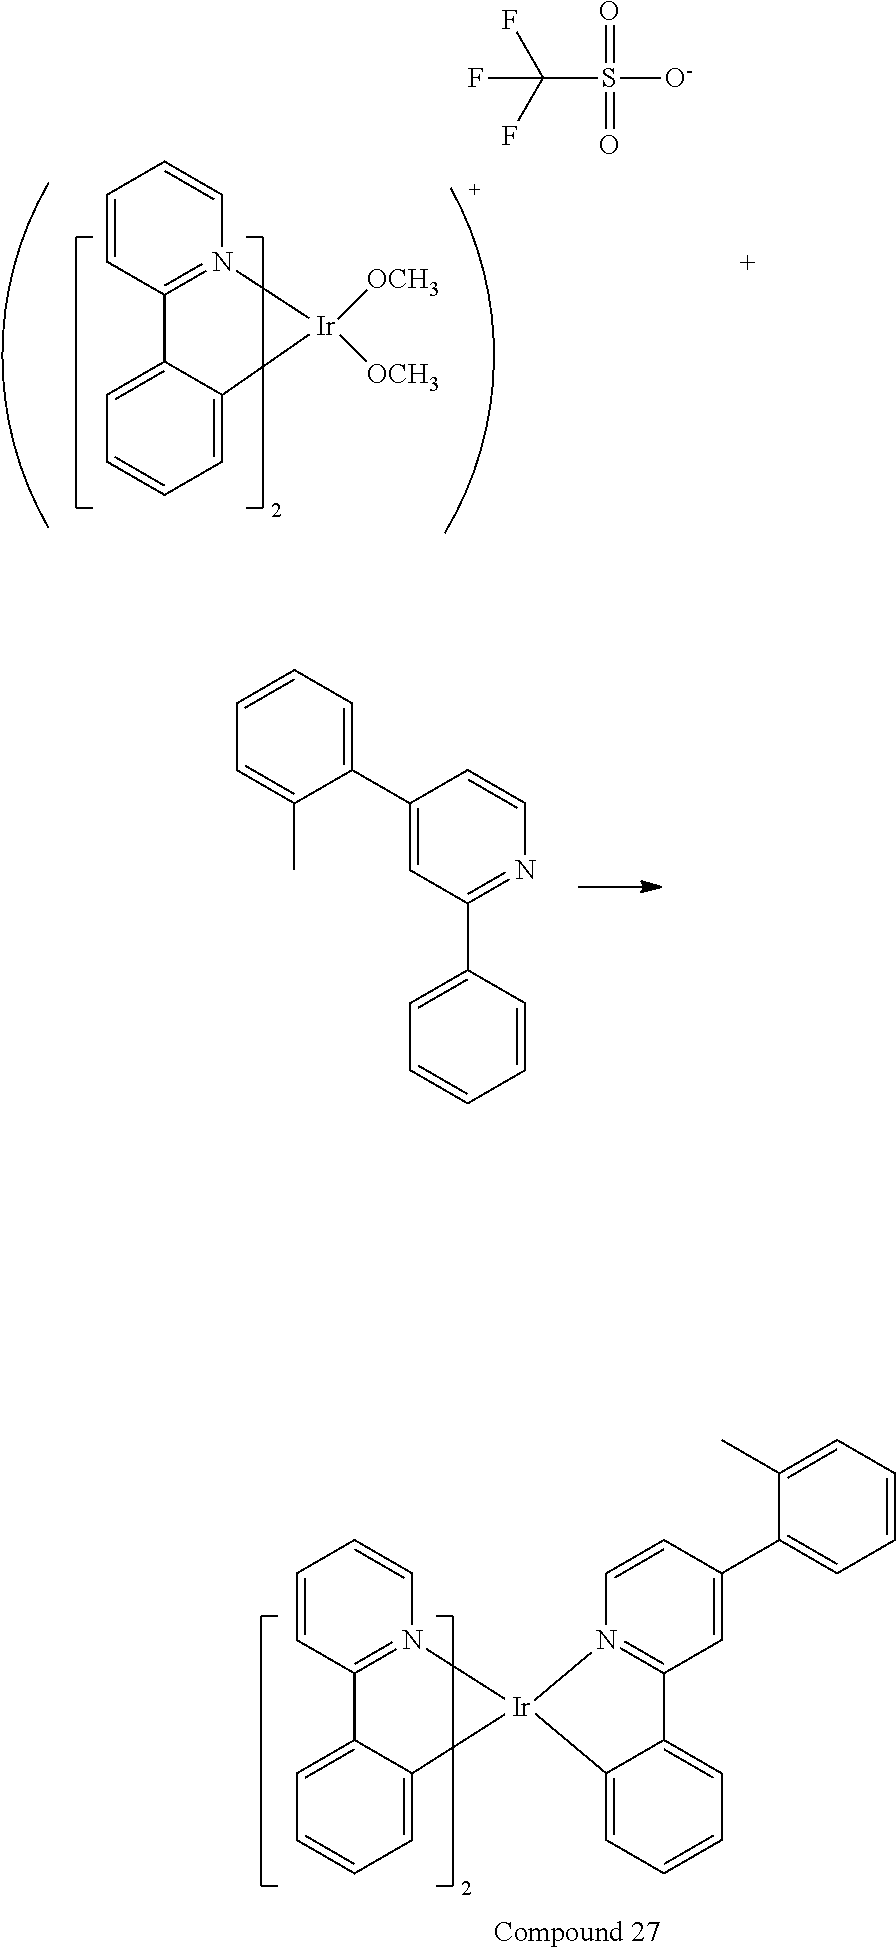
C1=CC2=N(C=C1)[Ir]1(C3=CC=CC=C23)N2=C(C=C(C3=CC=CC=C3C)C=C2)C2=CC=CC=C21.C1(C2=CC=CC=C2C)=CC(C2=CC=CC=C2)=NC=C1.C1=CC2=N(C=C1)[Ir]([OCH3])([OCH3])C1=CC=CC=C21.C(S([O-])(=O)=O)(F)(F)F
